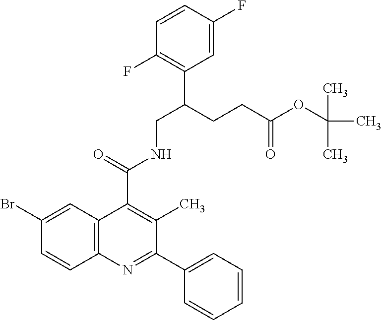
C1(F)=C(C(CNC(C2=C(C)C(C3=CC=CC=C3)=NC3=C2C=C(Br)C=C3)=O)CCC(=O)OC(C)(C)C)C=C(F)C=C1
